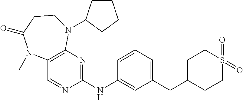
C1(NC2=NC3=C(C=N2)N(C)C(=O)CCN3C2CCCC2)=CC(CC2CCS(=O)(=O)CC2)=CC=C1
